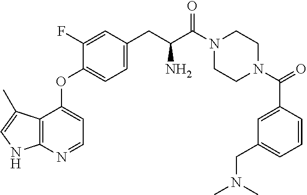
C1CN(C(C2=CC(CN(C)C)=CC=C2)=O)CCN1C(C(CC1=CC=C(OC2=CC=NC3=C2C(C)=CN3)C(F)=C1)N)=O
